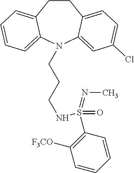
C1CC2=CC=C(Cl)C=C2N(CCCNS(C2=C([F3CO])C=CC=C2)(=O)=NC)C2=CC=CC=C12
